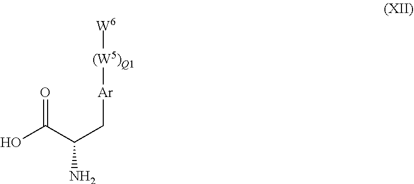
OC(C(C[Ar][(W5)Q1][W6])N)=O
